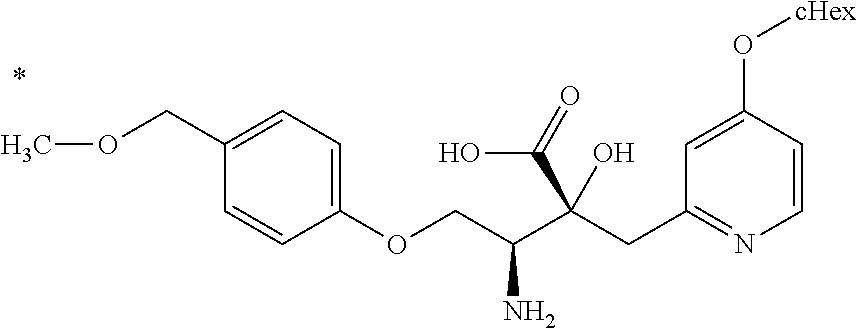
C1=CC(O[cHex])=CC(CC(C(COC2=CC=C(COC)C=C2)N)(C(=O)O)O)=N1
